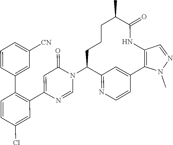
C1=NC(C2=C(C3=CC([CN])=CC=C3)C=CC(Cl)=C2)=CC(=O)N1C1C2=NC=CC(=C2)C2=C(C=NN2C)NC(=O)C(C)CCC1
